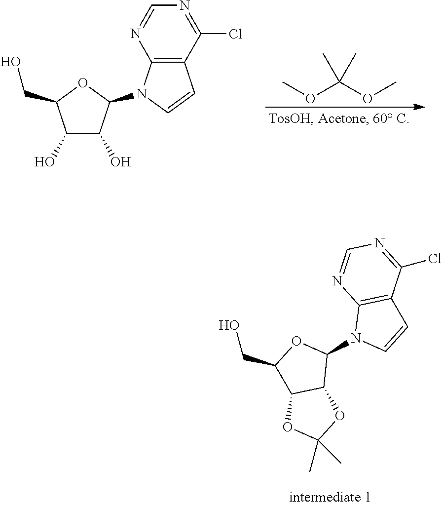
COC(OC)(C)C.O1C(CO)C(O)C(O)C1N1C2=C(C(Cl)=NC=N2)C=C1.C1(CO)C2C(C(N3C=CC4=C3N=CN=C4Cl)O1)OC(C)(C)O2
